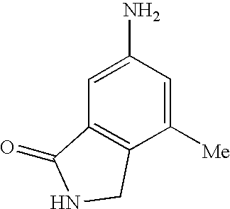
C1([Me])=CC(N)=CC2=C1CNC2=O
